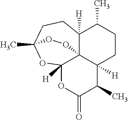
O1C(=O)C(C)C2([H])CCC(C)C3([H])C24C1([H])OC(C)(CC3)OO4
